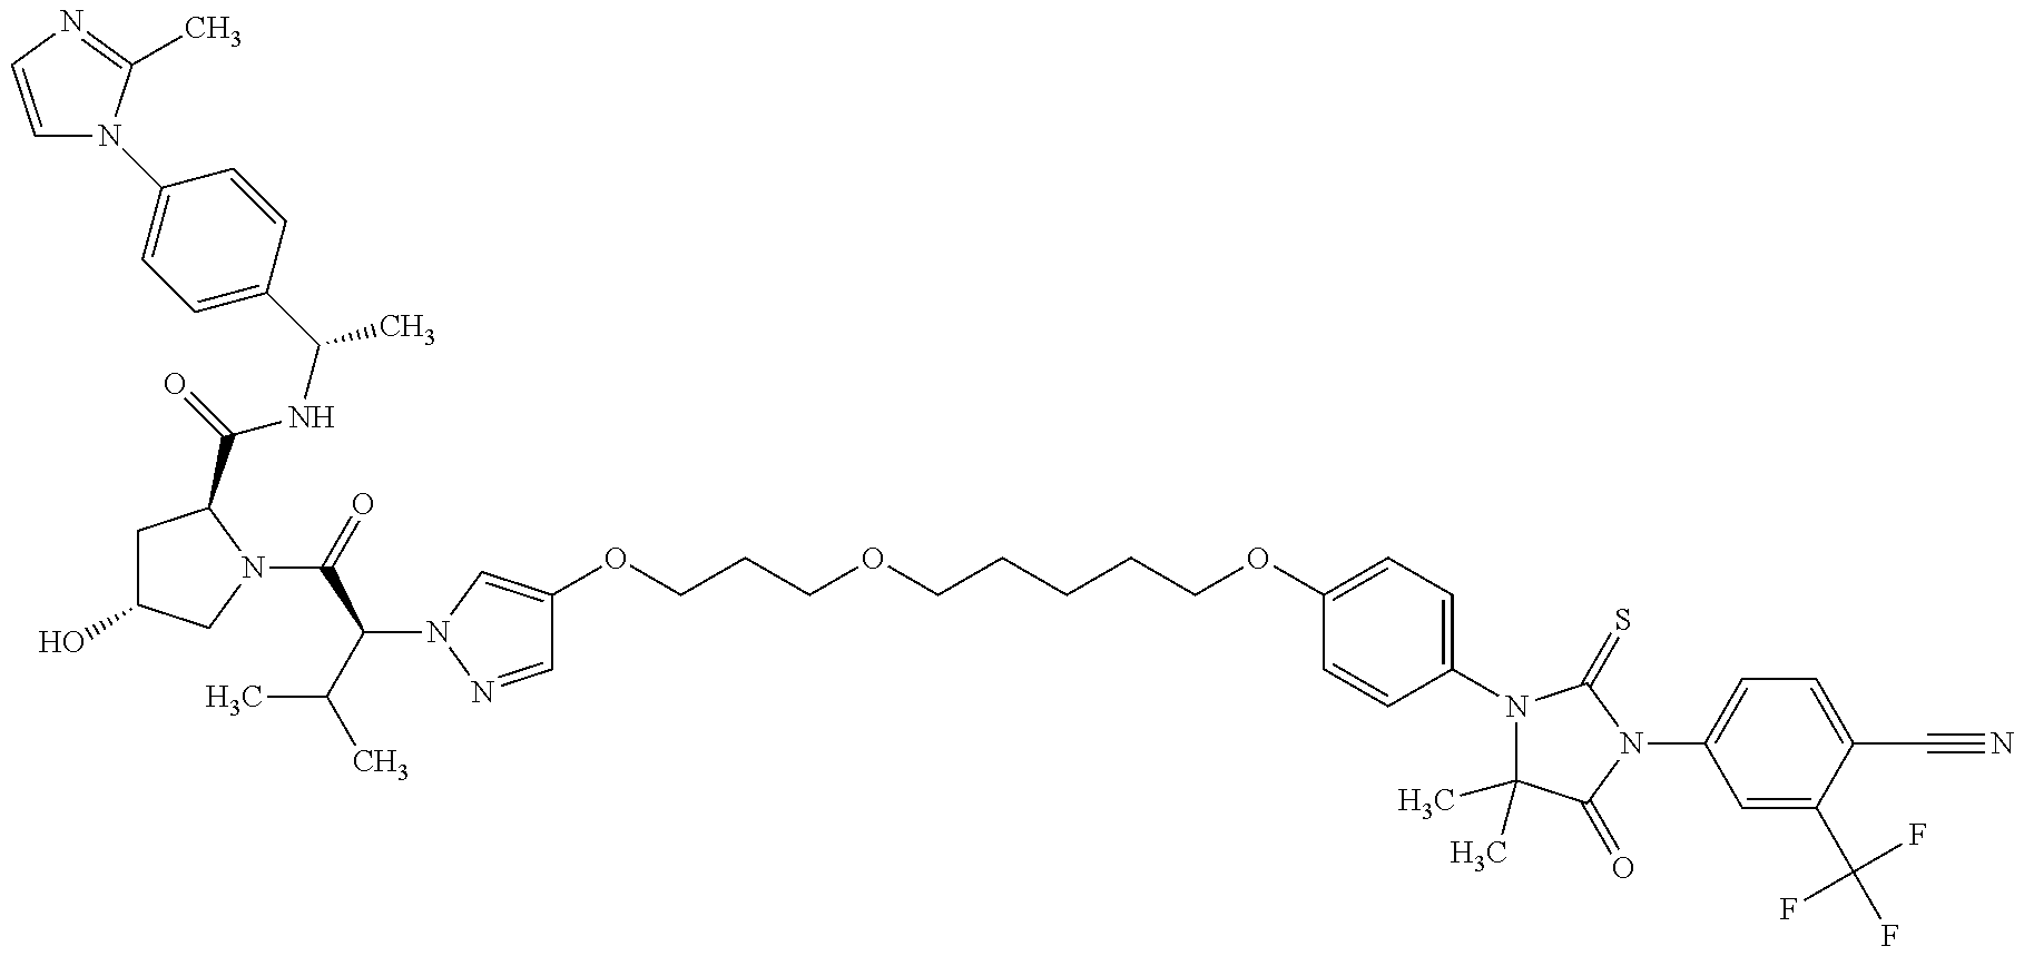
C1C(O)CN(C(C(C(C)C)N2C=C(OCCCOCCCCCOC3=CC=C(N4C(C)(C)C(=O)N(C5=CC=C(C#N)C(C(F)(F)F)=C5)C4=S)C=C3)C=N2)=O)C1C(NC(C1=CC=C(N2C=CN=C2C)C=C1)C)=O
